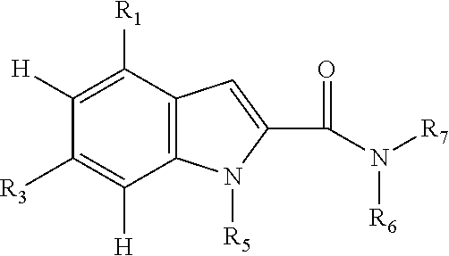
C12=C(C([R1])=C([H])C([R3])=C1[H])C=C(C(N([R7])[R6])=O)N2[R5]
